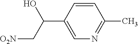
C1=CC(C(C[O2N])O)=CN=C1C
